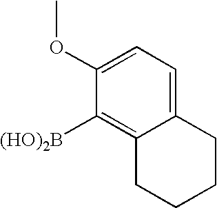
C12=CC=C(OC)C([(HO)2B])=C1CCCC2
